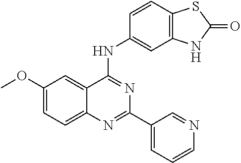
COC1=CC=C2C(=C1)C(NC1=CC3=C(C=C1)SC(=O)N3)=NC(C1=CC=CN=C1)=N2
